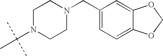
C1N(C(C)(C)C)CCN(CC2=CC=C3C(=C2)OCO3)C1
